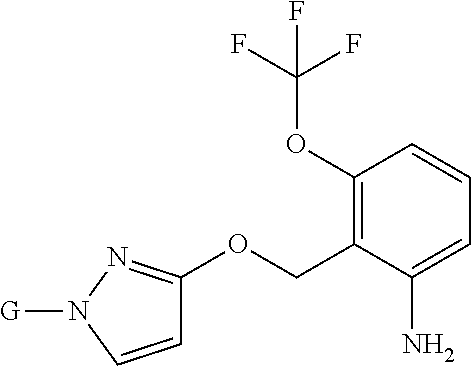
C1(OC(F)(F)F)=C(COC2=NN([G])C=C2)C(N)=CC=C1
